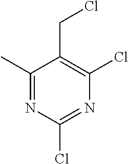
C1(C)=NC(Cl)=NC(Cl)=C1CCl
